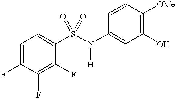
C1=C(F)C(F)=C(F)C(S(N([H])C2=CC(O)=C([OMe])C=C2)(=O)=O)=C1
